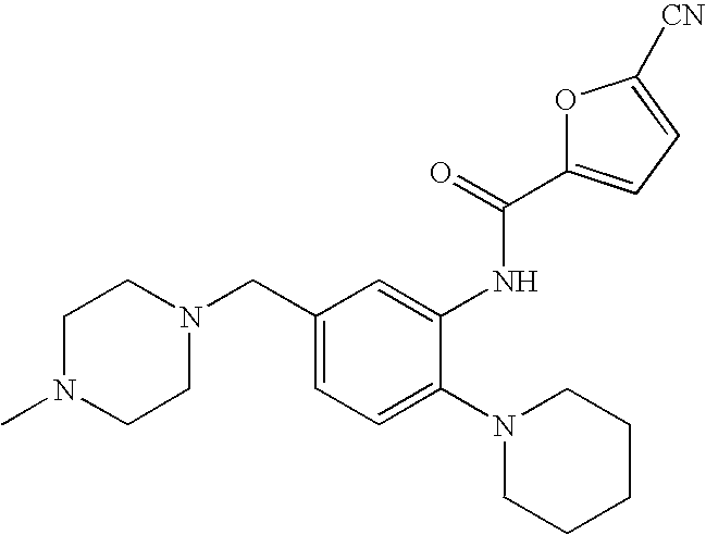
C1(CN2CCN(C)CC2)=CC=C(N2CCCCC2)C(NC(C2=CC=C([CN])O2)=O)=C1
